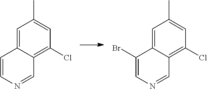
C1=NC=C(Br)C2=CC(C)=CC(Cl)=C12.C1=NC=CC2=CC(C)=CC(Cl)=C12
